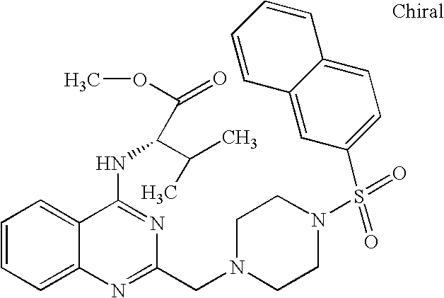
C1=CC=C2C(=C1)C(NC(C(C)C)C(OC)=O)=NC(CN1CCN(S(C3=CC=C4C(=C3)C=CC=C4)(=O)=O)CC1)=N2
